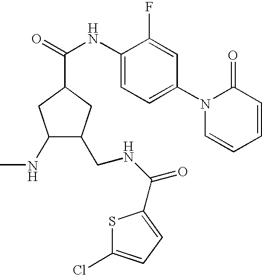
C1(NC)C(CNC(=O)C2=CC=C(Cl)S2)CC(C(=O)NC2=CC=C(N3C=CC=CC3=O)C=C2F)C1
